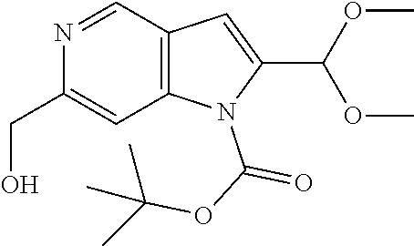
N1=CC2=C(C=C1CO)N(C(OC(C)(C)C)=O)C(C(OC)OC)=C2
